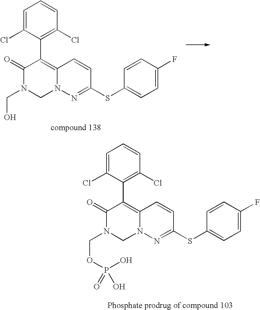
C1=C(Cl)C(C2=C3N(CN(CO)C2=O)N=C(SC2=CC=C(F)C=C2)C=C3)=C(Cl)C=C1.C1=C(Cl)C(C2=C3N(CN(COP(O)(O)=O)C2=O)N=C(SC2=CC=C(F)C=C2)C=C3)=C(Cl)C=C1
